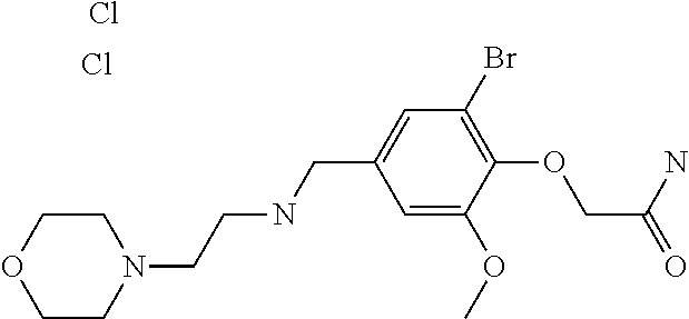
C1COCCN1CCNCC1=CC(Br)=C(OCC(N)=O)C(OC)=C1.Cl.Cl
